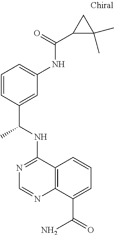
N(C1=NC=NC2=C1C=CC=C2C(=O)N)C(C1=CC(NC(C2C(C)(C)C2)=O)=CC=C1)C
